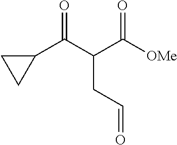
C1(C(C(C([OMe])=O)CC=O)=O)CC1
